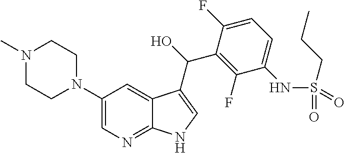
C1(N2CCN(C)CC2)=CN=C2C(=C1)C(C(O)C1=C(F)C(NS(CCC)(=O)=O)=CC=C1F)=CN2
